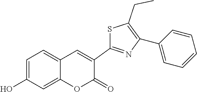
C1=C(O)C=C2C(=C1)C=C(C1=NC(C3=CC=CC=C3)=C(CC)S1)C(=O)O2
